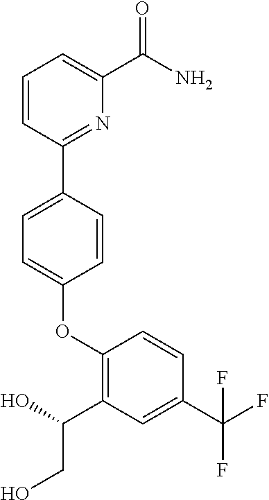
O(C1=CC=C(C2=NC(C(=O)N)=CC=C2)C=C1)C1=C(C(CO)O)C=C(C(F)(F)F)C=C1
